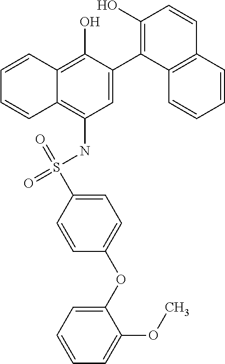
C1=C(C2=C(O)C=CC3=C2C=CC=C3)C(O)=C2C(=C1NS(C1=CC=C(OC3=CC=CC=C3OC)C=C1)(=O)=O)C=CC=C2
